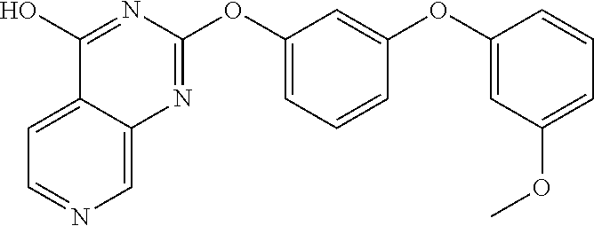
C12=CC=NC=C1N=C(OC1=CC=CC(OC3=CC(OC)=CC=C3)=C1)N=C2O
